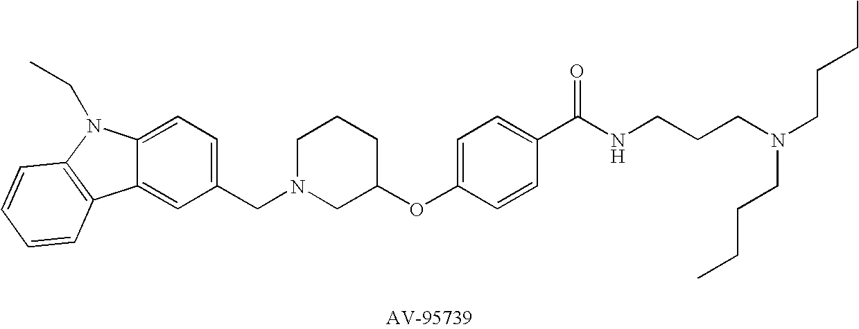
C1=C(CN2CC(OC3=CC=C(C(NCCCN(CCCC)CCCC)=O)C=C3)CCC2)C=C2C(=C1)N(CC)C1=C2C=CC=C1
